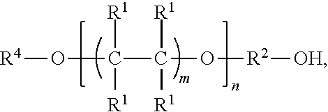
[R4]OC(C([R1])(O[R2][OH])[R1])([R1])[R1]
